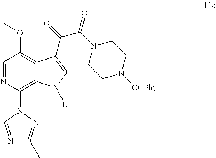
C1=NC(N2N=C(C)N=C2)=C2C(=C1OC)C(C(=O)C(=O)N1CCN([COPh])CC1)=CN2[K]
